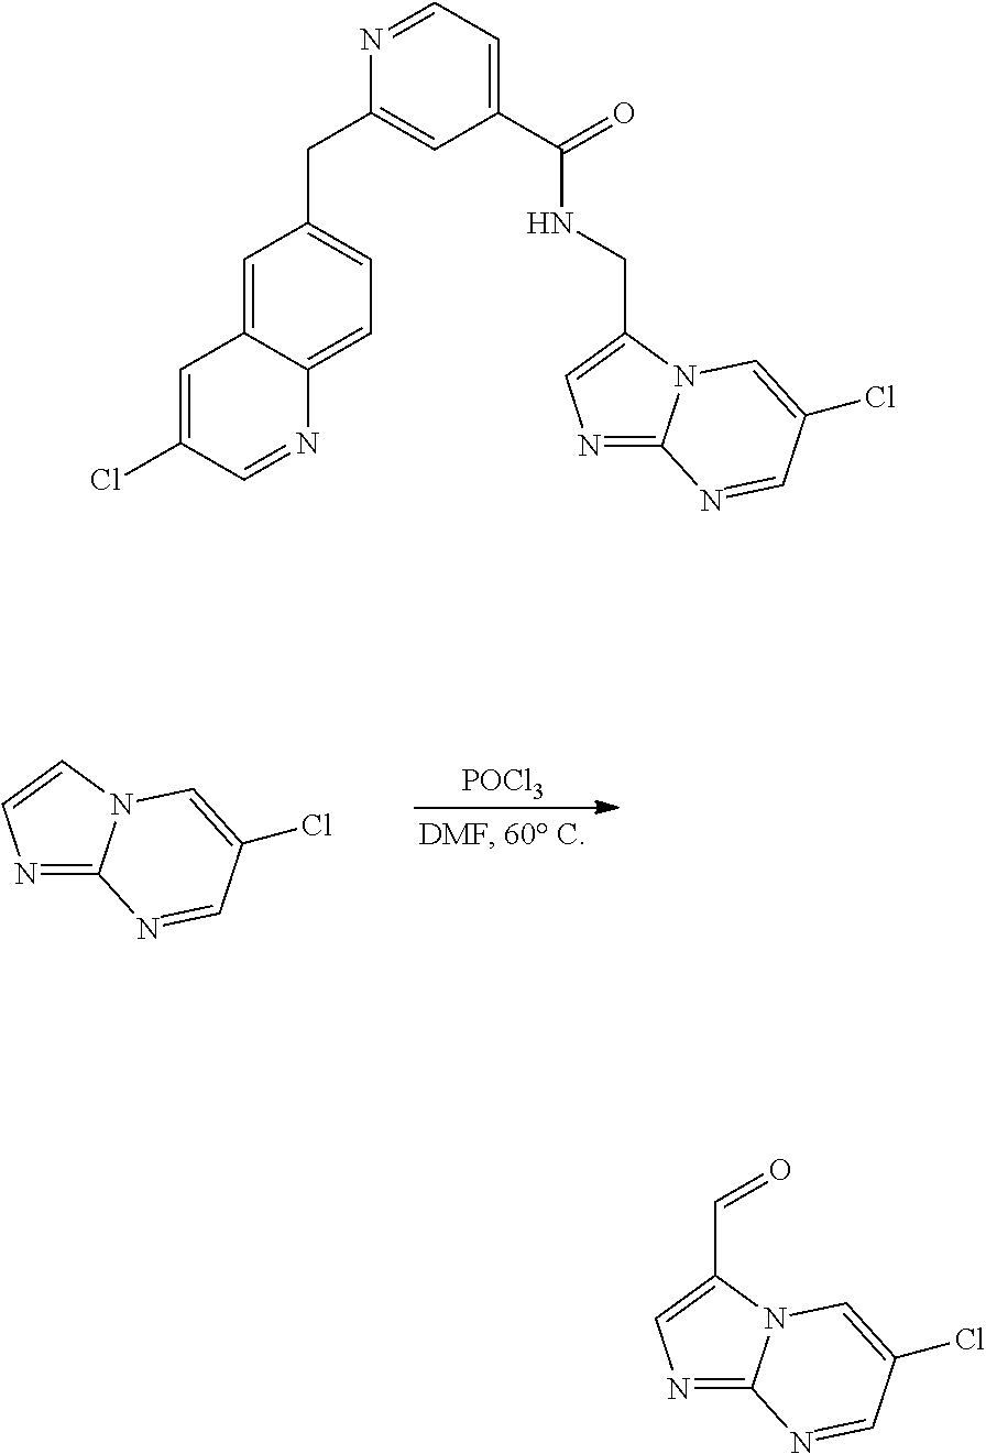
N1=C2N(C=C1)C=C(Cl)C=N2.[POCl3].C1(C(=O)NCC2=CN=C3N2C=C(Cl)C=N3)=CC=NC(CC2=CC=C3C(=C2)C=C(Cl)C=N3)=C1.N1=C2N(C(C=O)=C1)C=C(Cl)C=N2
